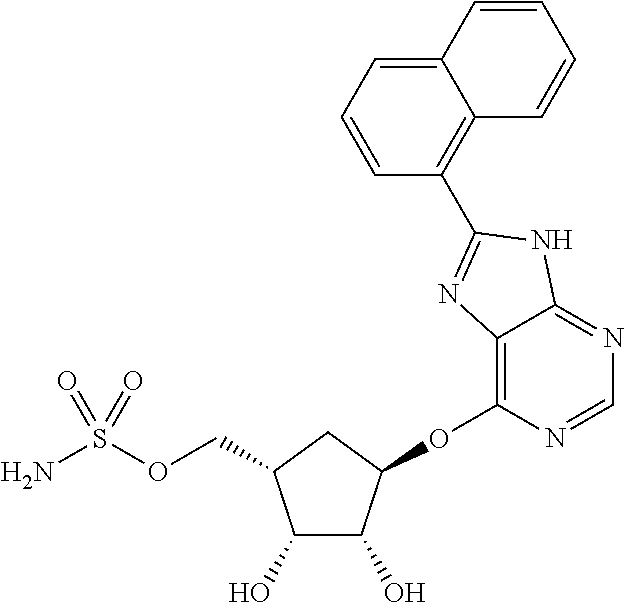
C1(O)C(O)C(OC2=C3C(=NC=N2)NC(C2=C4C(=CC=C2)C=CC=C4)=N3)CC1COS(N)(=O)=O
